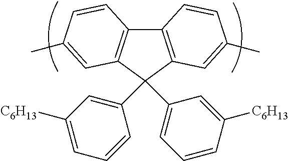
C12=C(C(C3=CC([C6H13])=CC=C3)(C3=CC=CC([C6H13])=C3)C3=C1C=CC(C)=C3)C=C(C)C=C2
